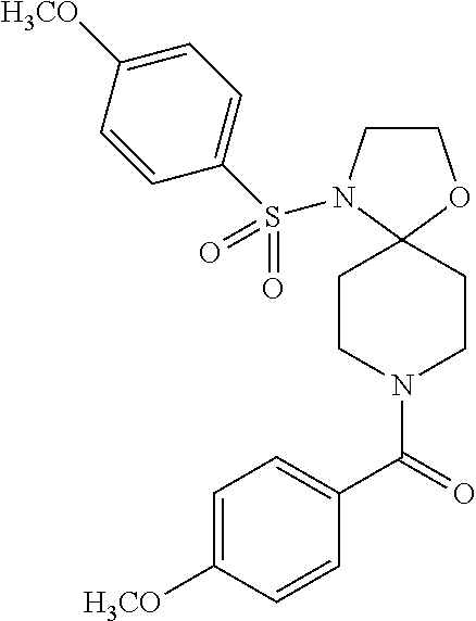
C1CN(S(C2=CC=C([H3CO])C=C2)(=O)=O)C2(O1)CCN(C(=O)C1=CC=C([H3CO])C=C1)CC2
